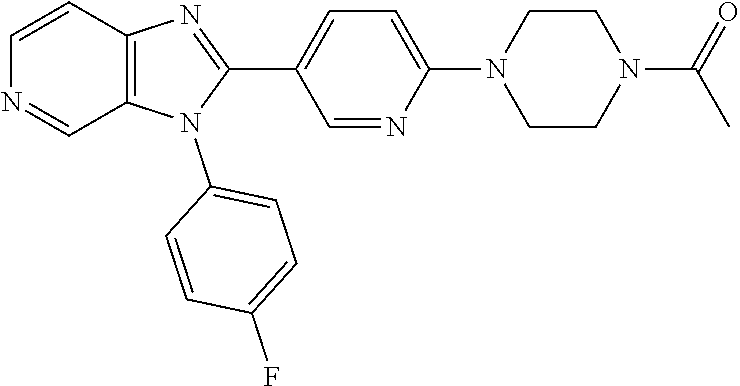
C12=C(N(C3=CC=C(F)C=C3)C(C3=CC=C(N4CCN(C(=O)C)CC4)N=C3)=N1)C=NC=C2
